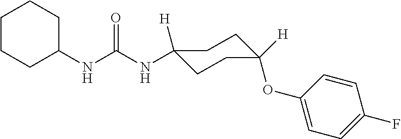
N(C(NC1([H])CCC(OC2=CC=C(F)C=C2)([H])CC1)=O)C1CCCCC1
